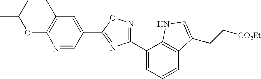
C1(OC(C)C)=C(C)C=C(C2=NC(C3=CC=CC4=C3NC=C4CC[CO2Et])=NO2)C=N1
